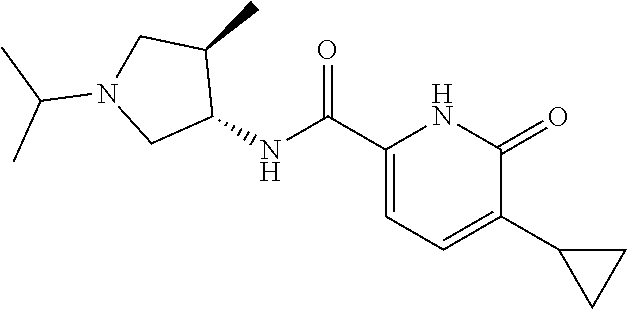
C1(C(NC2C(C)CN(C(C)C)C2)=O)=CC=C(C2CC2)C(=O)N1
